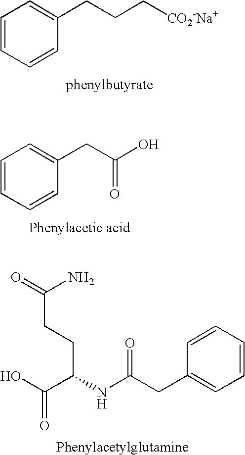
C1=CC=CC(CCC[CO2-Na+])=C1.C1=CC=CC(CC(O)=O)=C1.C1=CC=CC=C1CC(NC(C(O)=O)CCC(=O)N)=O
